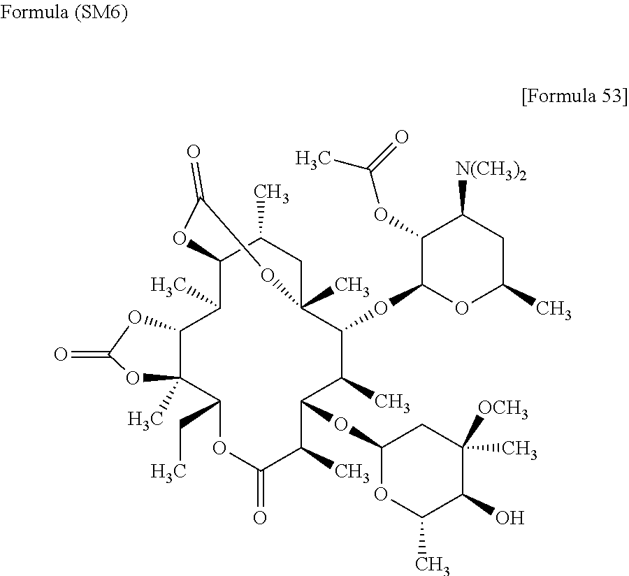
C12C(C)C3C(C)(C(CC)OC(=O)C(C)C(OC4OC(C)C(O)C(C)([OCH3])C4)C(C)C(OC4OC(C)CC([N(CH3)2])C4OC(C)=O)C(C)(CC1C)OC(=O)O2)OC(=O)O3
